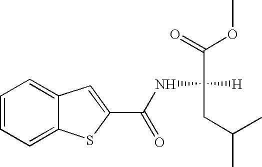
C1=CC=C2C(=C1)C=C(C(=O)NC(CC(C)C)(C(=O)OC)[H])S2
